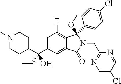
C1(C(C2=CC(F)=C3C(=C2)C(=O)N(CC2=NC=C(Cl)C=N2)C3(OC)C2=CC=C(Cl)C=C2)(CC)O)CCN(C)CC1
